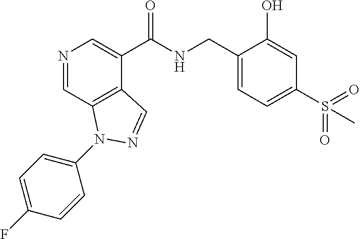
N1=CC2=C(C(C(NCC3=CC=C(S(C)(=O)=O)C=C3O)=O)=C1)C=NN2C1=CC=C(F)C=C1
